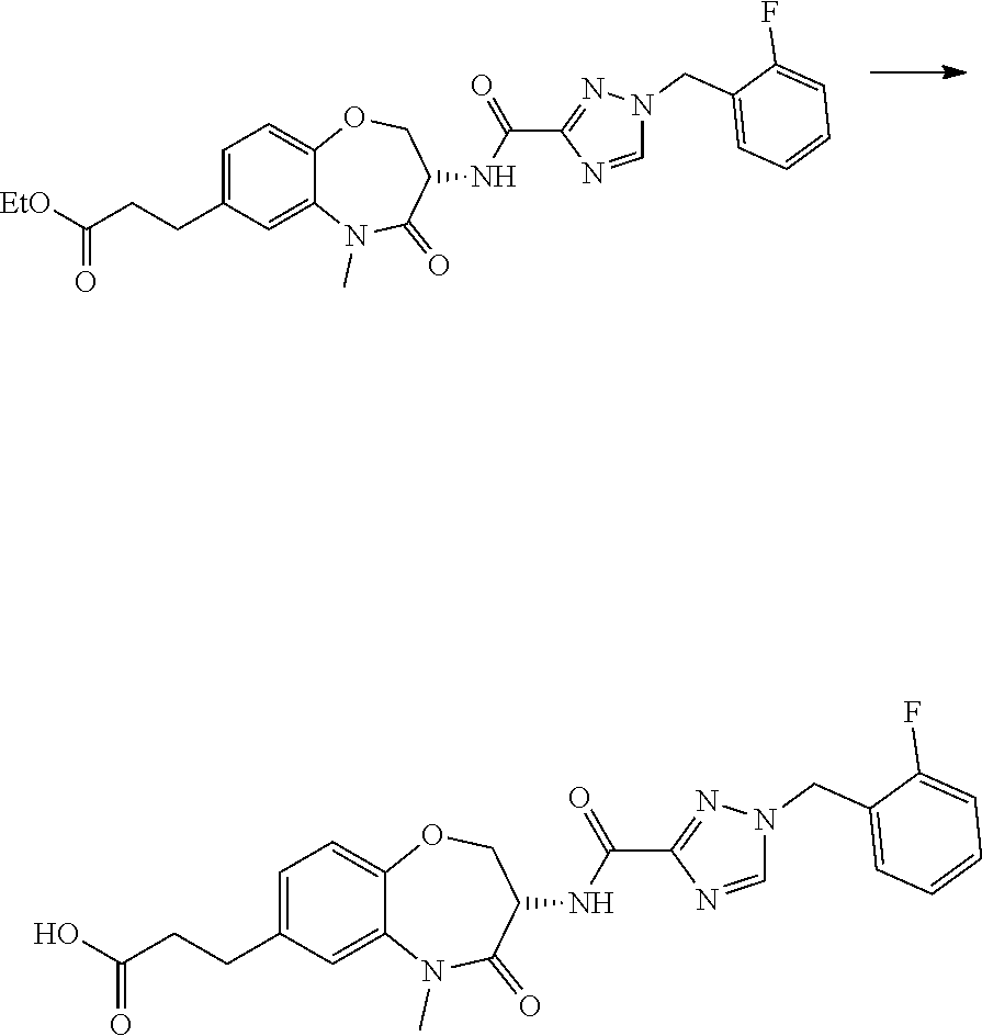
C1=C2OCC(NC(=O)C3=NN(CC4=CC=CC=C4F)C=N3)C(=O)N(C)C2=CC(CCC(=O)O)=C1.C1=C2OCC(NC(=O)C3=NN(CC4=CC=CC=C4F)C=N3)C(=O)N(C)C2=CC(CCC(=O)[EtO])=C1
